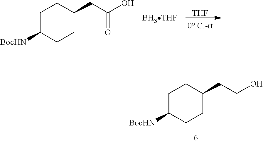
C1C([BocHN])CCC(CCO)C1.[THF].C1C([BocHN])CCC(CC(=O)O)C1.[BH3THF]
